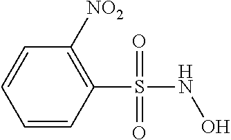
C1(S(NO)(=O)=O)=C([NO2])C=CC=C1
